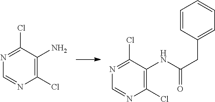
C1(Cl)=C(NC(CC2=CC=CC=C2)=O)C(Cl)=NC=N1.C1(Cl)=C(N)C(Cl)=NC=N1
